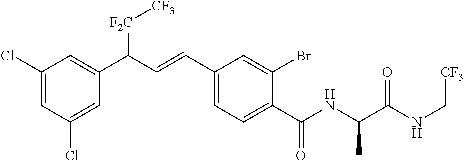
C1=C(Cl)C=C(C(C=CC2=CC=C(C(NC(C(NC[CF3])=O)C)=O)C(Br)=C2)[F2C][CF3])C=C1Cl
